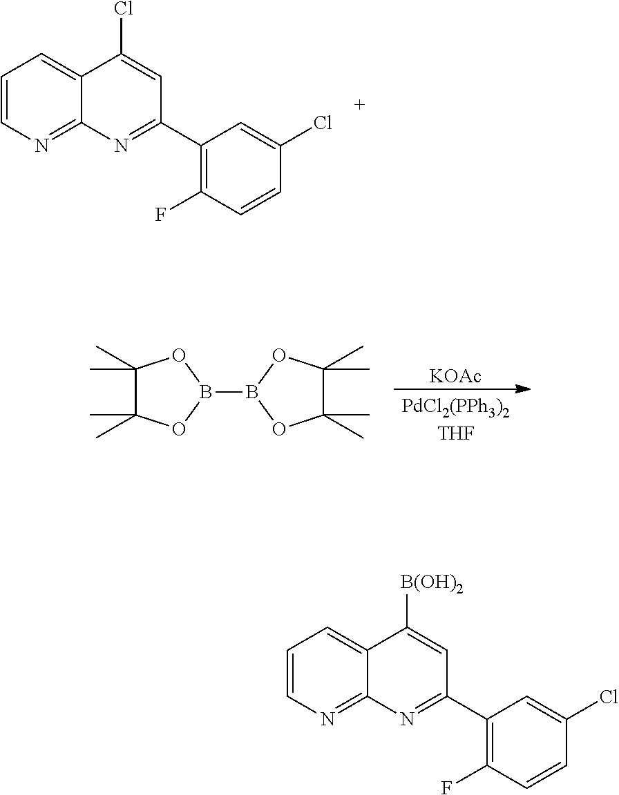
C1=CN=C2C(=C1)C(Cl)=CC(C1=C(F)C=CC(Cl)=C1)=N2.C1(C)(C)C(C)(C)OB(B2OC(C)(C)C(C)(C)O2)O1.[KOAc].C1=CN=C2C(=C1)C([B(OH)2])=CC(C1=C(F)C=CC(Cl)=C1)=N2
